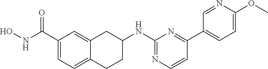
C1(C(NO)=O)=CC=C2C(=C1)CC(NC1=NC=CC(C3=CC=C(OC)N=C3)=N1)CC2
